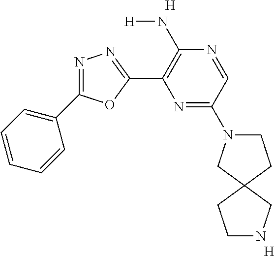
C1(C2=NN=C(C3=C(N[H])N=CC(N4CCC5(C4)CCNC5)=N3)O2)=CC=CC=C1.[H].[H]
